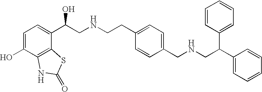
C1=C(O)C2=C(C(C(CNCCC3=CC=C(CNCC(C4=CC=CC=C4)C4=CC=CC=C4)C=C3)O)=C1)SC(=O)N2
